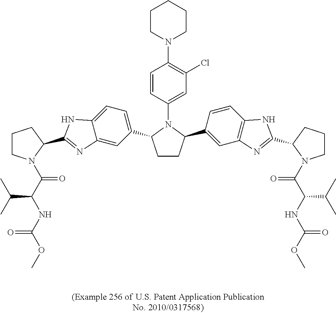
C(C(C)C)(C(=O)N1CCCC1C1=NC2=CC(C3CCC(C4=CC5=C(C=C4)NC(C4CCCN4C(=O)C(C(C)C)NC(=O)OC)=N5)N3C3=CC(Cl)=C(N4CCCCC4)C=C3)=CC=C2N1)NC(OC)=O
